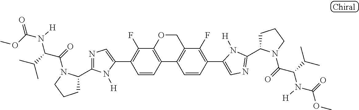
C1(C2=C(F)C3=C(C=C2)C2=C(C(F)=C(C4=CN=C(C5CCCN5C(C(C(C)C)N([H])C(=O)OC)=O)N4[H])C=C2)CO3)=CN=C(C2CCCN2C(=O)C(C(C)C)N(C(OC)=O)[H])N1[H]
